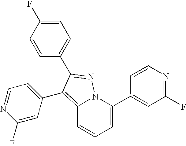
C12=C(C3=CC=NC(F)=C3)C(C3=CC=C(F)C=C3)=NN1C(C1=CC(F)=NC=C1)=CC=C2
